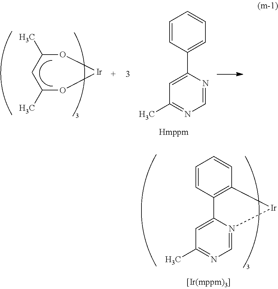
C1=CC2=C(C=C1)[Ir]N1=CN=C(C)C=C21.O1C(C)CC(C)O[Ir]1.C1=CC(C2=CC(C)=NC=N2)=CC=C1
